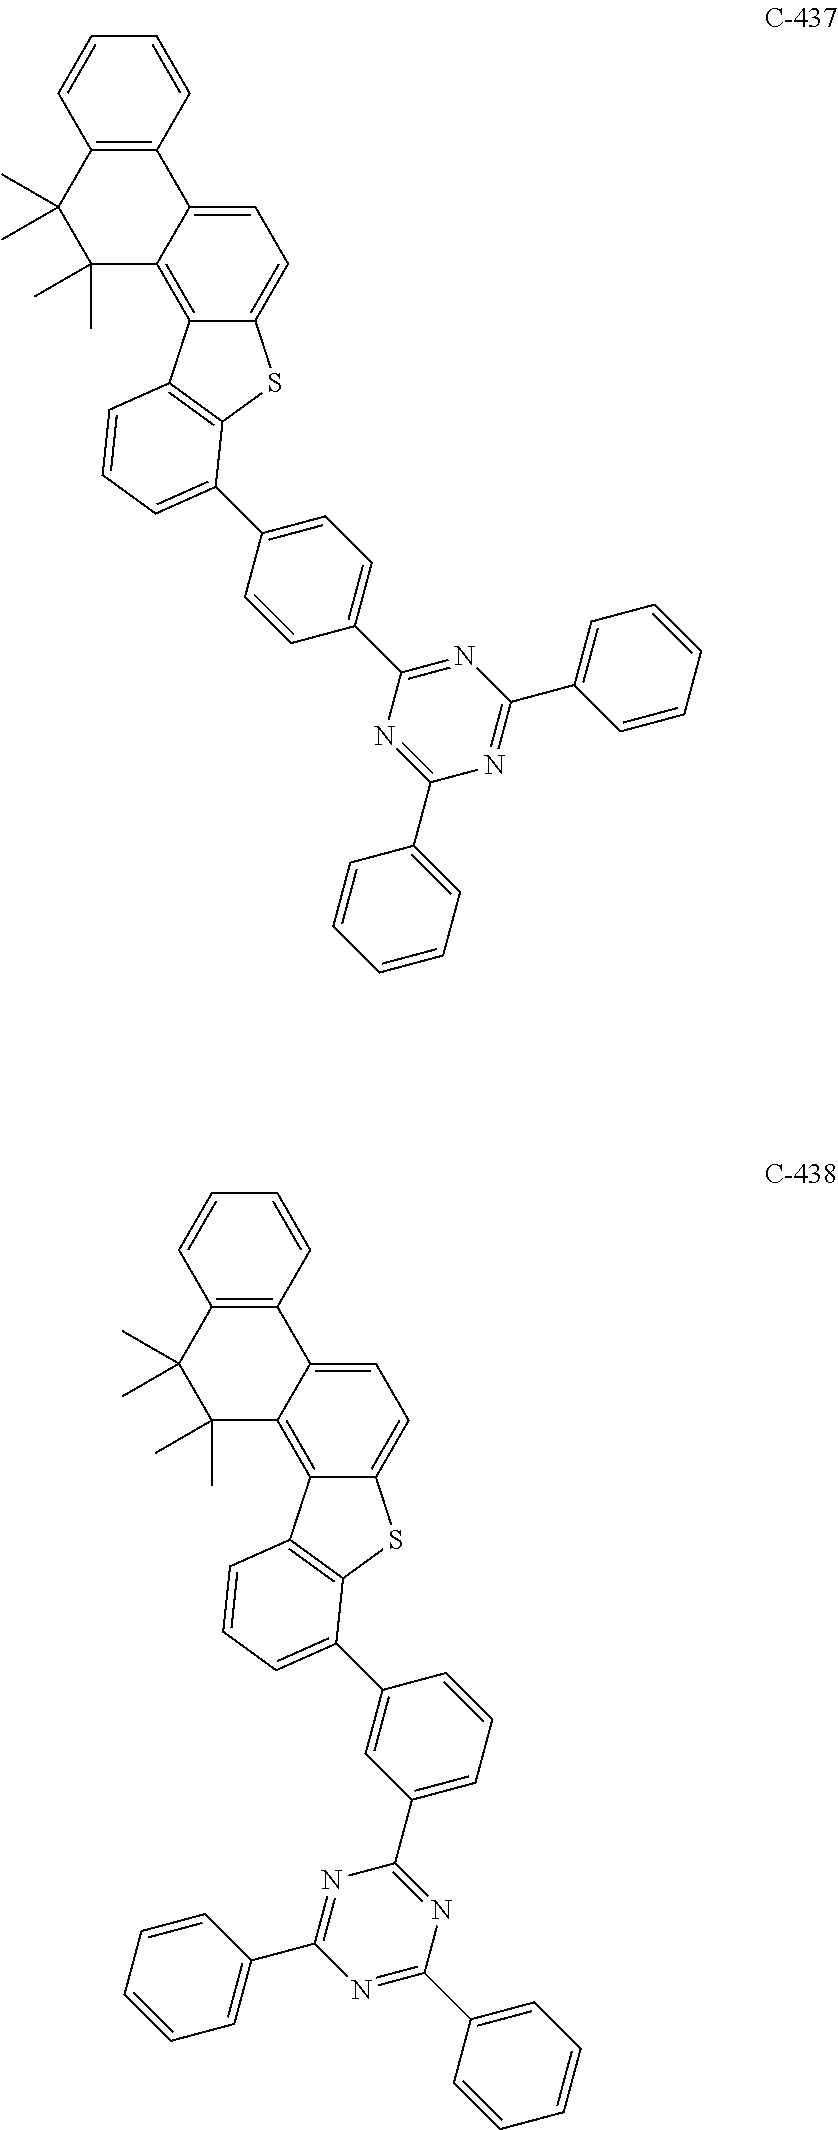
C12=C3C(=CC=C1SC1=C2C=CC=C1C1=CC=C(C2=NC(C4=CC=CC=C4)=NC(C4=CC=CC=C4)=N2)C=C1)C1=C(C(C)(C)C3(C)C)C=CC=C1.C12=C3C(=CC=C1SC1=C2C=CC=C1C1=CC(C2=NC(C4=CC=CC=C4)=NC(C4=CC=CC=C4)=N2)=CC=C1)C1=C(C(C)(C)C3(C)C)C=CC=C1
